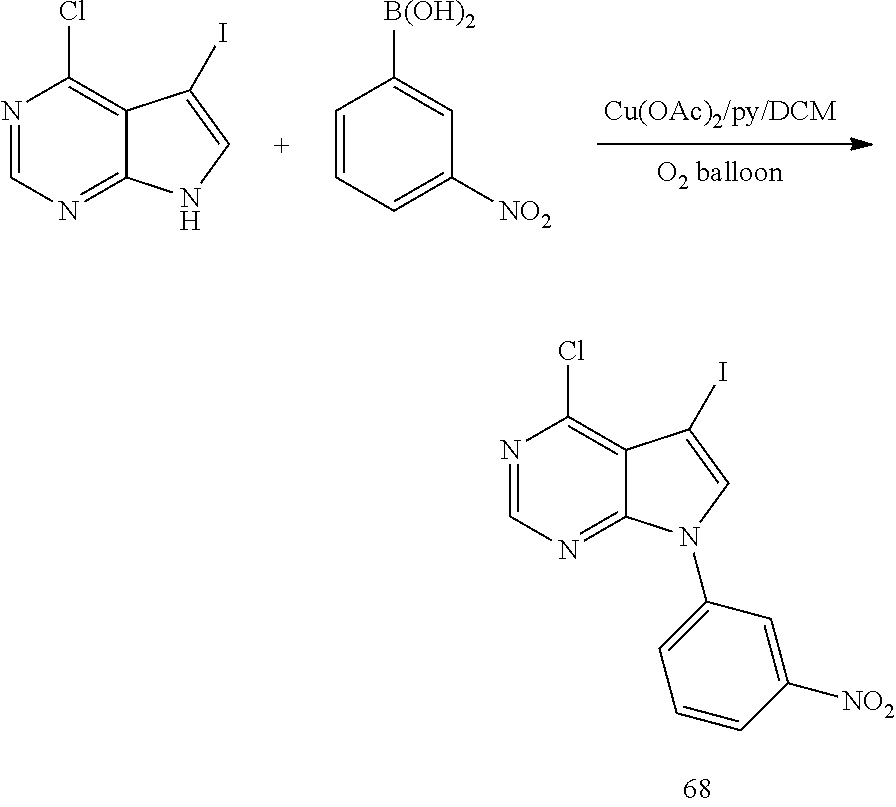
N1=CN=C2C(=C1Cl)C(I)=CN2.C1=CC=C([NO2])C=C1[B(OH)2].N1=CN=C2C(=C1Cl)C(I)=CN2C1=CC=CC([NO2])=C1
